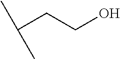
C(C(C)C)CO
